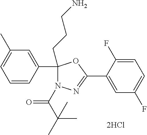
C1=C(F)C(C2=NN(C(=O)C(C)(C)C)C(CCCN)(C3=CC(C)=CC=C3)O2)=CC(F)=C1
